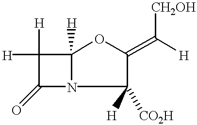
C1([H])([H])C(=O)N2C1([H])OC(=C([H])[CH2OH])C2([H])[CO2H]
